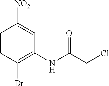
C1=CC(Br)=C(NC(CCl)=O)C=C1[NO2]
